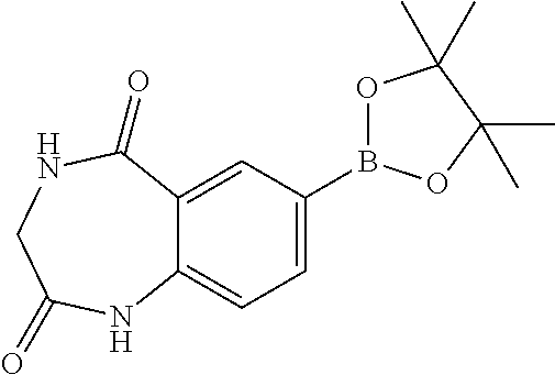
C12=CC(B3OC(C)(C)C(C)(C)O3)=CC=C1NC(=O)CNC2=O
